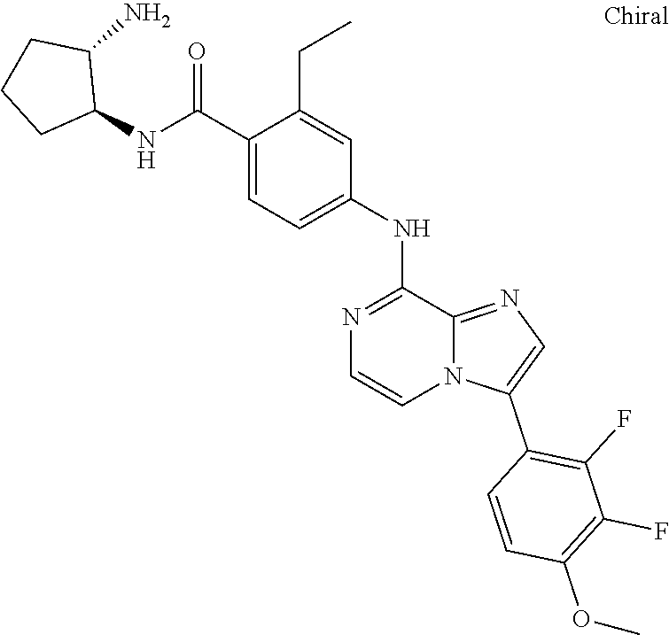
C(C1=CC=C(NC2=NC=CN3C2=NC=C3C2=C(F)C(F)=C(OC)C=C2)C=C1CC)(NC1C(N)CCC1)=O
